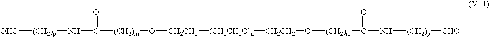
[OHC][(CH2)p]NC([(CH2)m]O[CH2CH2][(CH2CH2O)n][CH2CH2]O[(CH2)m]C(N[(CH2)p][CHO])=O)=O
